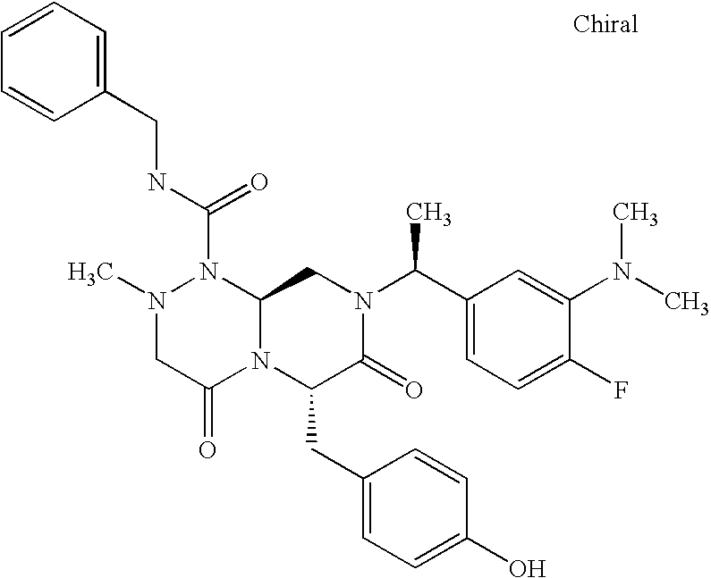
CN1CC(=O)N2C(N1C(NCC1=CC=CC=C1)=O)CN(C(C1=CC=C(F)C(N(C)C)=C1)C)C(=O)C2CC1=CC=C(O)C=C1
